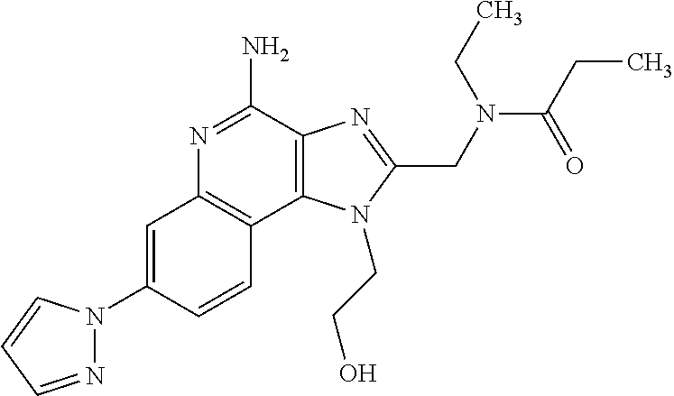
C1=C(N2N=CC=C2)C=CC2=C1N=C(N)C1=C2N(CCO)C(CN(C(CC)=O)CC)=N1
